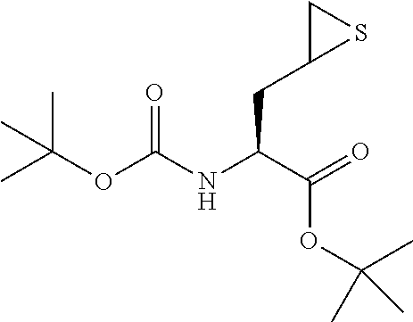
C(OC(NC(C(=O)OC(C)(C)C)CC1SC1)=O)(C)(C)C
